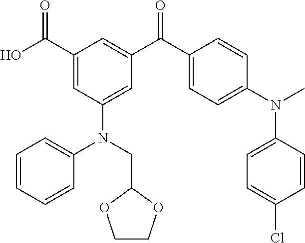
C1(C(O)=O)=CC(N(C2=CC=CC=C2)CC2OCCO2)=CC(C(C2=CC=C(N(C)C3=CC=C(Cl)C=C3)C=C2)=O)=C1
